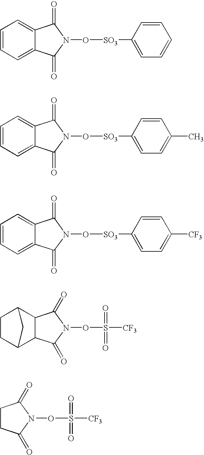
C1=CC=C2C(=C1)C(=O)N(O[SO3]C1=CC=CC=C1)C2=O.C1=CC=C2C(=C1)C(=O)N(O[SO3]C1=CC=C(C)C=C1)C2=O.C1=CC=C2C(=C1)C(=O)N(O[SO3]C1=CC=C([CF3])C=C1)C2=O.C1CC2C3C(C1C2)C(=O)N(OS([CF3])(=O)=O)C3=O.C1CC(=O)N(OS([CF3])(=O)=O)C1=O
